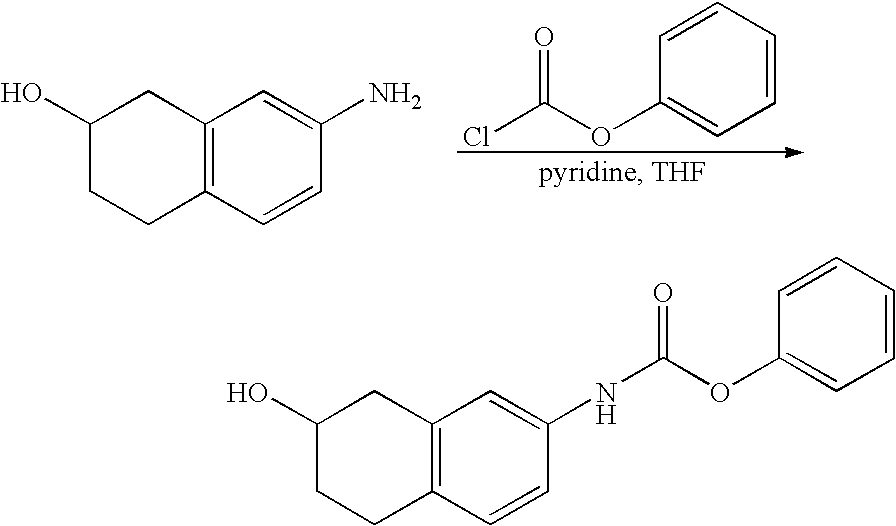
C12=C(C=CC(N)=C1)CCC(O)C2.C1=CC=CC(OC(Cl)=O)=C1.C12=C(C=CC(NC(OC3=CC=CC=C3)=O)=C1)CCC(O)C2
